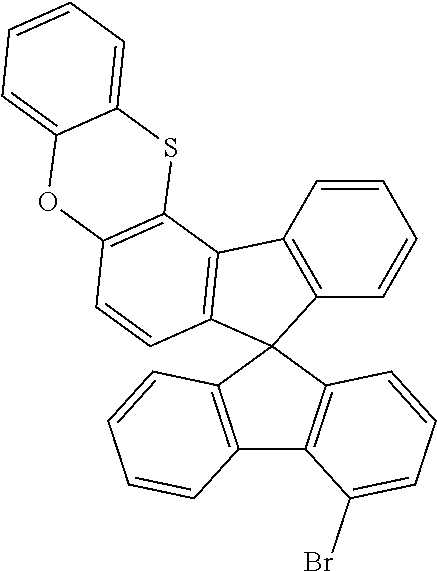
C1=CC=CC2=C1C1=C(C=CC3=C1SC1=CC=CC=C1O3)C21C2=C(C3=C1C=CC=C3)C(Br)=CC=C2
